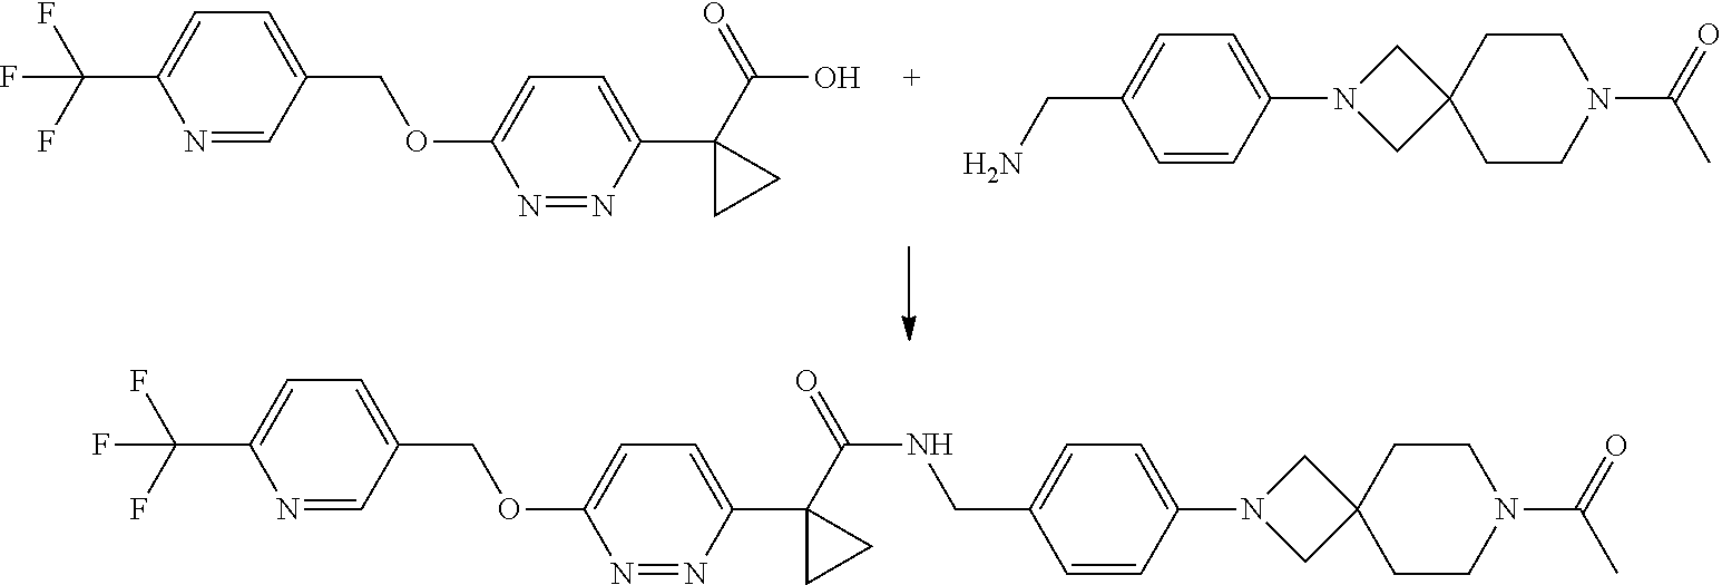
FC(F)(C1=CC=C(COC2=CC=C(C3(C(O)=O)CC3)N=N2)C=N1)F.NCC1=CC=C(N2CC3(C2)CCN(C(=O)C)CC3)C=C1.FC(F)(C1=CC=C(COC2=CC=C(C3(C(NCC4=CC=C(N5CC6(C5)CCN(C(=O)C)CC6)C=C4)=O)CC3)N=N2)C=N1)F
